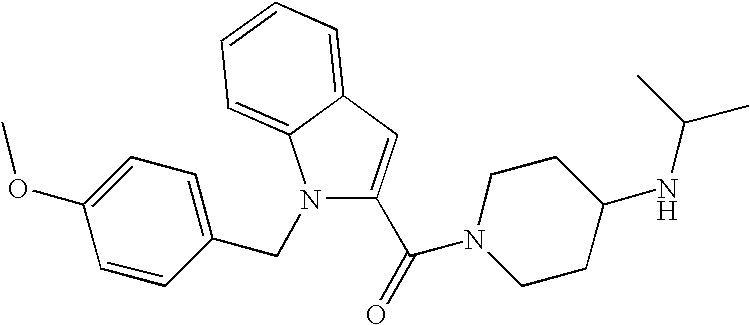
N1(CC2=CC=C(OC)C=C2)C(C(=O)N2CCC(NC(C)C)CC2)=CC2=CC=CC=C12
